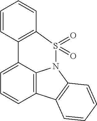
C1=C2C3=C(C=C1)C1=C(N3S(=O)(=O)C3=C2C=CC=C3)C=CC=C1
